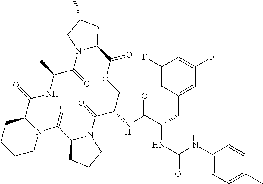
N(C1C(=O)N2C(C(=O)N3C(C(=O)NC(C)C(=O)N4C(C(=O)OC1)CC(C)C4)CCCC3)CCC2)C(=O)C(NC(=O)NC1=CC=C(C)C=C1)CC1=CC(F)=CC(F)=C1
